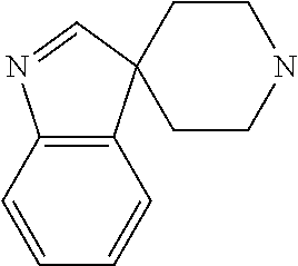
C12=C(C=CC=C1)N=CC21CCNCC1
